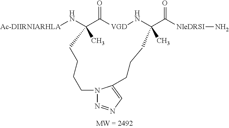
[Ac-DIIRNIARHLA]NC1(C)C(=O)[VGD]NC(C([NIeDRSI]N)=O)(C)CCCC2=CN=NN2CCCC1
